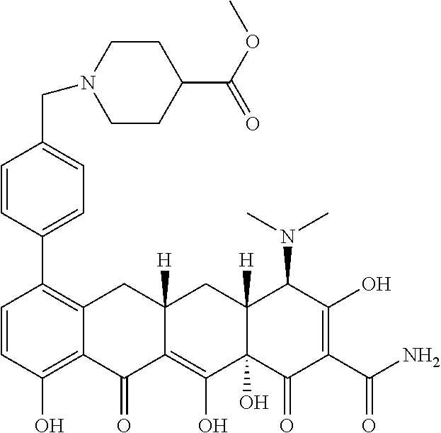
C1=CC(O)=C2C(=C1C1=CC=C(CN3CCC(C(=O)OC)CC3)C=C1)CC1([H])C(=C(O)C3(O)C([H])(C1)C(N(C)C)C(O)=C(C(N)=O)C3=O)C2=O
